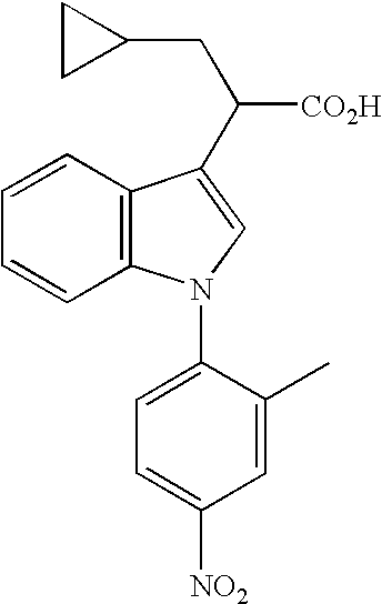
C1=CC2=C(C=C1)C(C([CO2H])CC1CC1)=CN2C1=CC=C([NO2])C=C1C
